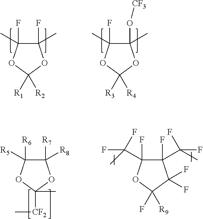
C1(F)(C)C(F)(C)OC([R1])([R2])O1.C1(F)(C)C(O[CF3])(C)OC([R3])([R4])O1.C1([R6])([R5])C([R7])([R8])OC([CF2]C)(C)O1.C1(F)(C(F)(F)C)C(F)(C(F)(F)C)C(F)(F)C(F)([R9])O1
